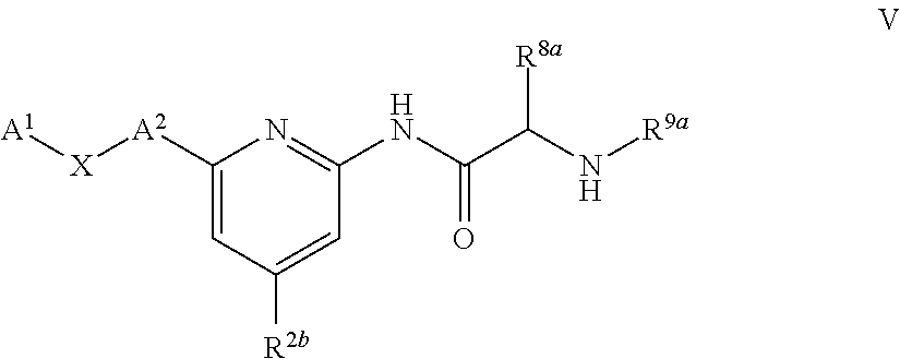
C1([A2][X][A1])=CC([R2b])=CC(NC(C(N[R9a])[R8a])=O)=N1
